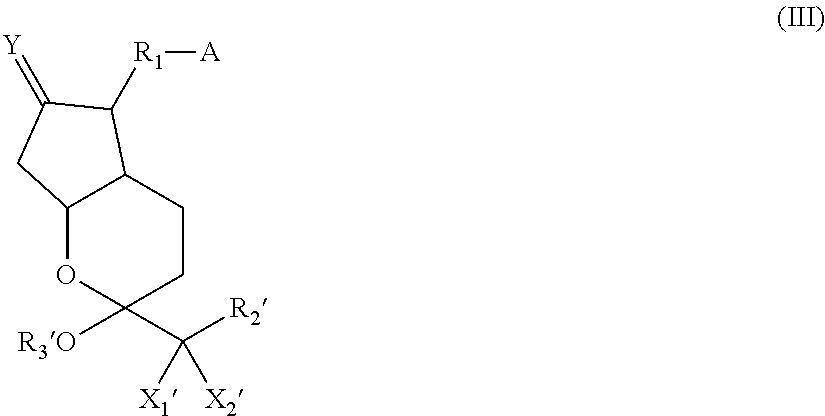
C12OC(C([R2])([X2])[X1])([R3O])CCC1C([R1][A])C(=[Y])C2
